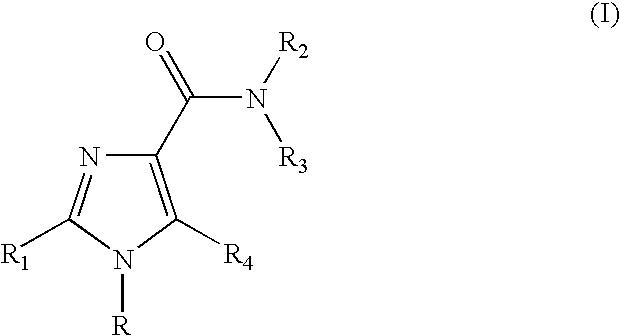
[R]N1C([R4])=C(C(N([R2])[R3])=O)N=C1[R1]
